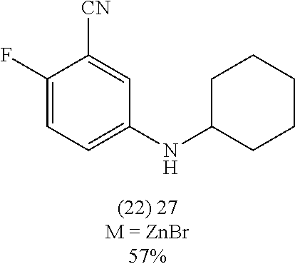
C1(F)=CC=C(NC2CCCCC2)C=C1[CN]
